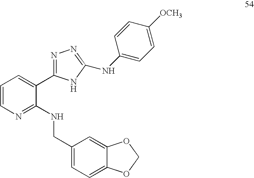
C1=CN=C(NCC2=CC=C3C(=C2)OCO3)C(C2=NN=C(NC3=CC=C([OCH3])C=C3)N2)=C1
